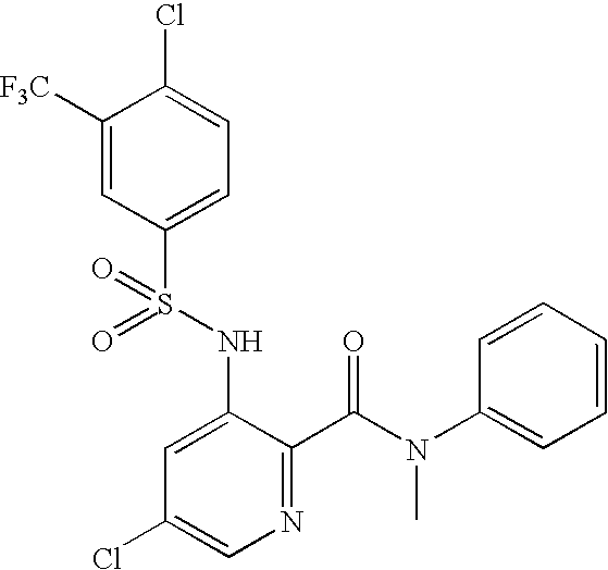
C1([F3C])=CC(S(NC2=CC(Cl)=CN=C2C(=O)N(C2=CC=CC=C2)C)(=O)=O)=CC=C1Cl
